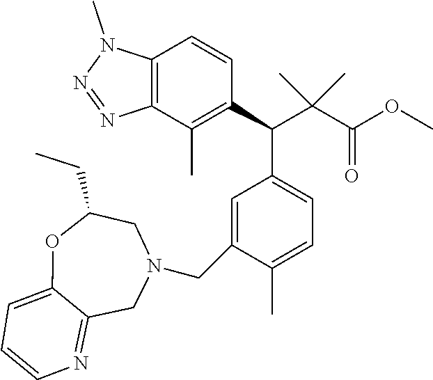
C12=C(C(C)=C(C(C3=CC=C(C)C(CN4CC(CC)OC5=CC=CN=C5C4)=C3)C(C(OC)=O)(C)C)C=C1)N=NN2C
